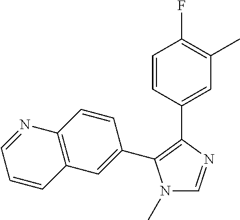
N1(C)C=NC(C2=CC(C)=C(F)C=C2)=C1C1=CC2=C(C=C1)N=CC=C2
